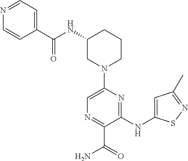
C1(NC(=O)C2=CC=NC=C2)CN(C2=CN=C(C(=O)N)C(NC3=CC(C)=NS3)=N2)CCC1
